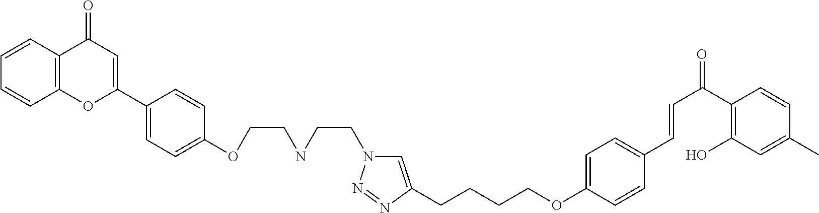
C(CNCCN1C=C(CCCCOC2=CC=C(C=CC(C3=C(O)C=C(C)C=C3)=O)C=C2)N=N1)OC1=CC=C(C2=CC(=O)C3=C(C=CC=C3)O2)C=C1
